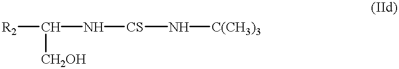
C([CH2OH])(N[CS]N[C(CH3)3])[R2]
